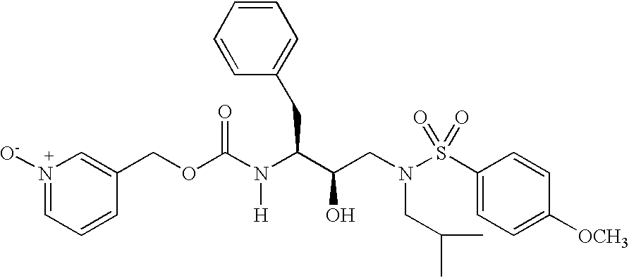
N1([O-])=CC=CC(COC(N(C(C(CN(S(C2=CC=C([OCH3])C=C2)(=O)=O)CC(C)C)O)CC2=CC=CC=C2)[H])=O)=C1
